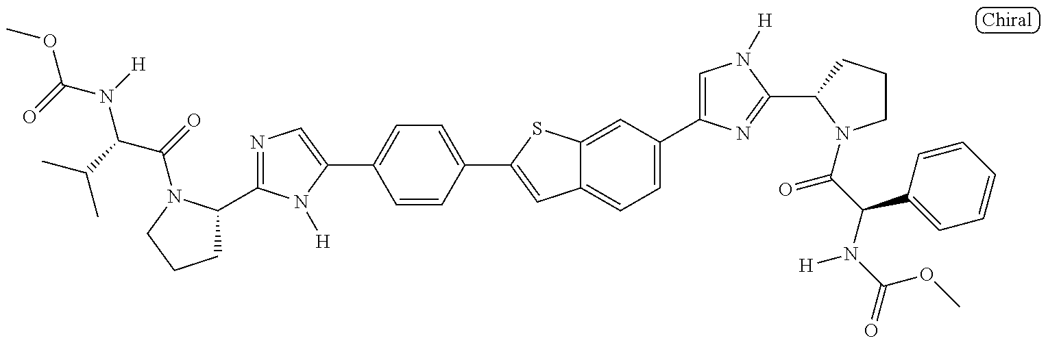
COC(=O)N(C(C(=O)N1C(C2=NC=C(C3=CC=C(C4=CC5=CC=C(C6=CN([H])C(C7CCCN7C(C(N(C(=O)OC)[H])C7=CC=CC=C7)=O)=N6)C=C5S4)C=C3)N2[H])CCC1)C(C)C)[H]
